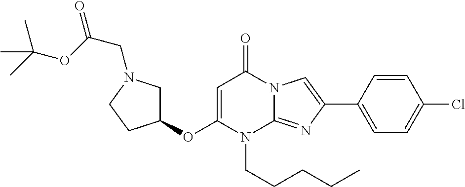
C1C(OC2=CC(=O)N3C(=NC(C4=CC=C(Cl)C=C4)=C3)N2CCCCC)CCN1CC(=O)OC(C)(C)C
